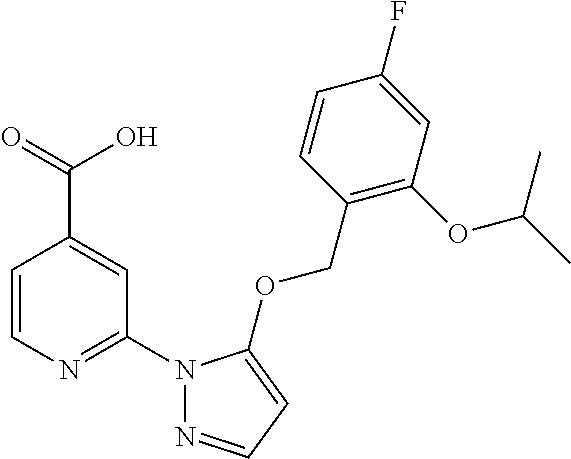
C1=CN=C(N2N=CC=C2OCC2=C(OC(C)C)C=C(F)C=C2)C=C1C(=O)O
